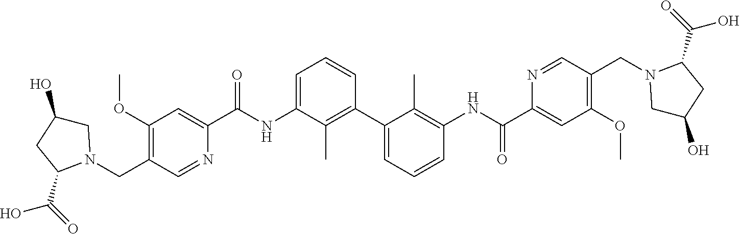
C1(OC)=C(CN2CC(O)CC2C(=O)O)C=NC(C(NC2=CC=CC(C3=CC=CC(NC(C4=CC(OC)=C(CN5CC(O)CC5C(=O)O)C=N4)=O)=C3C)=C2C)=O)=C1
